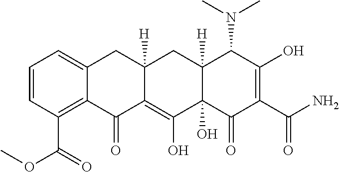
C1=CC(C(=O)OC)=C2C(=C1)CC1([H])C(=C(O)C3(O)C([H])(C1)C(N(C)C)C(O)=C(C(=O)N)C3=O)C2=O
